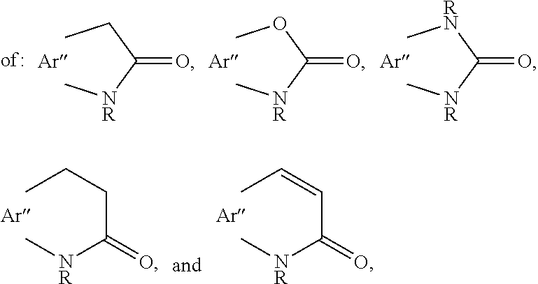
CCC([NR]C)=O.COC([NR]C)=O.C[RN]C([NR]C)=O.CCCC([NR]C)=O.CC=CC([NR]C)=O
